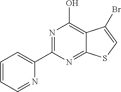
C1(C2=NC(O)=C3C(=N2)SC=C3Br)=CC=CC=N1
